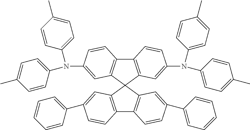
C12=C(C3(C4=C1C=CC(C1=CC=CC=C1)=C4)C1=C(C4=C3C=C(N(C3=CC=C(C)C=C3)C3=CC=C(C)C=C3)C=C4)C=CC(N(C3=CC=C(C)C=C3)C3=CC=C(C)C=C3)=C1)C=C(C1=CC=CC=C1)C=C2
